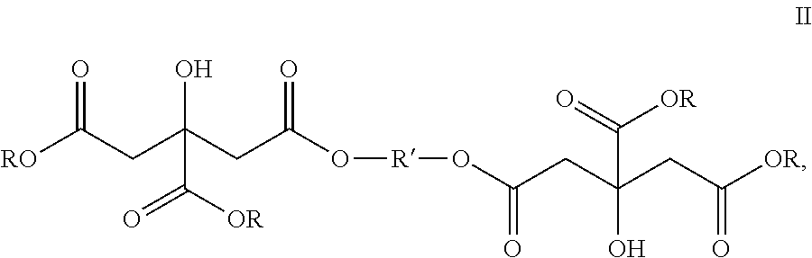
[RO]C(CC(CC(O[R]OC(=O)CC(O)(CC(=O)[OR])C(=O)[OR])=O)(O)C([OR])=O)=O
